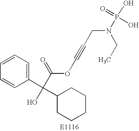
C1=CC=C(C(C2CCCCC2)(O)C(=O)OC#CCN(P(O)(=O)O)CC)C=C1
